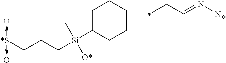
C(C=NN)C.*.[*S](CCC[Si](C1CCCCC1)(C)[O*])(->O)->O
